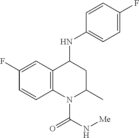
C1(F)=CC2=C(C=C1)N(C(N[Me])=O)C(C)CC2NC1=CC=C(F)C=C1
